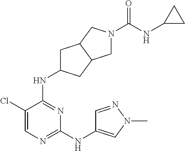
C1(NC2=CN(C)N=C2)=NC=C(Cl)C(NC2CC3C(C2)CN(C(NC2CC2)=O)C3)=N1
